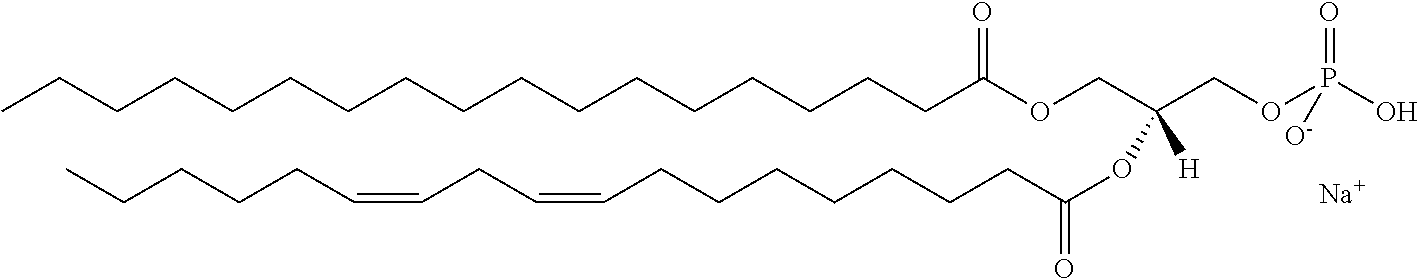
[Na].CCCCCCCCCCCCCCCCCC(OCC(COP(O)(=O)[O-])(OC(=O)CCCCCCCC=CCC=CCCCCC)[H])=O
